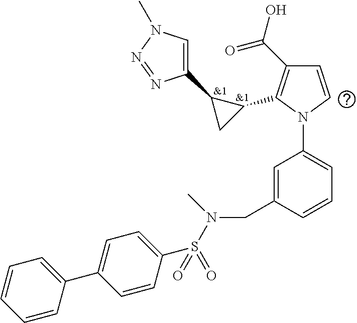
[&1].C1(C(O)=O)=C(C2C(C3=CN(C)N=N3)C2)N(C2=CC=CC(CN(S(C3=CC=C(C4=CC=CC=C4)C=C3)(=O)=O)C)=C2)C=C1.[&1]
